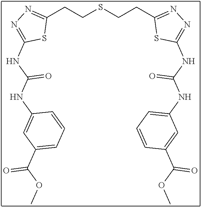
C1(CCSCCC2=NN=C(NC(NC3=CC=CC(C(OC)=O)=C3)=O)S2)=NN=C(NC(NC2=CC(C(OC)=O)=CC=C2)=O)S1
